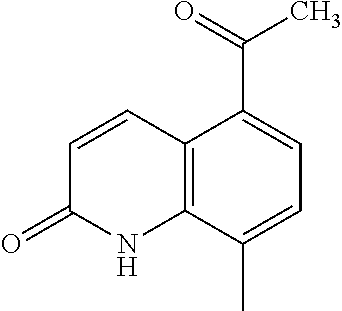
C12=C(C(C)=CC=C1C(=O)C)NC(=O)C=C2
